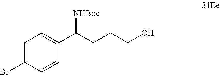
C1=C(Br)C=CC(C(CCCO)[NHBoc])=C1
